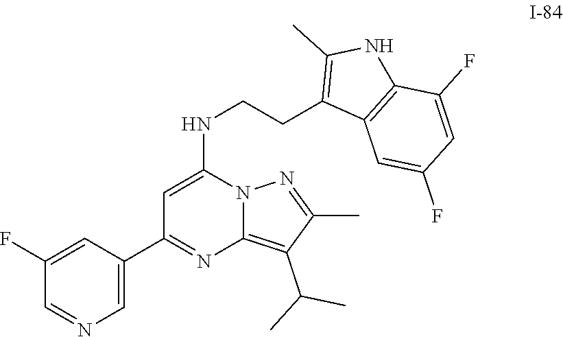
C1(C(C)C)=C2N(N=C1C)C(NCCC1=C(C)NC3=C1C=C(F)C=C3F)=CC(C1=CN=CC(F)=C1)=N2
